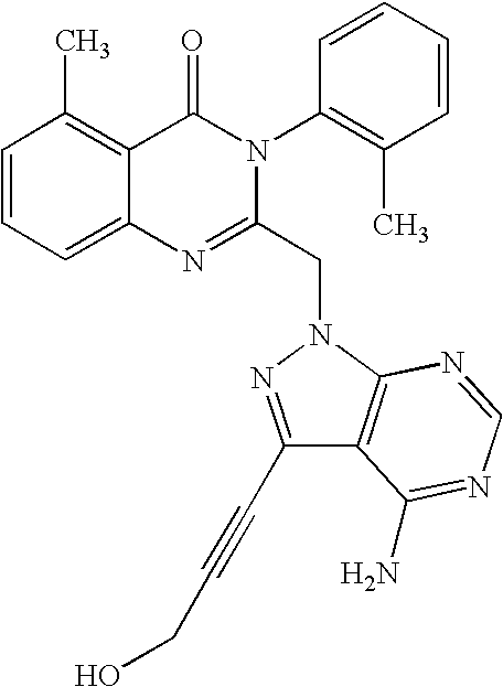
C1=CC=C2C(=C1C)C(=O)N(C1=C(C)C=CC=C1)C(CN1N=C(C#CCO)C3=C1N=CN=C3N)=N2
